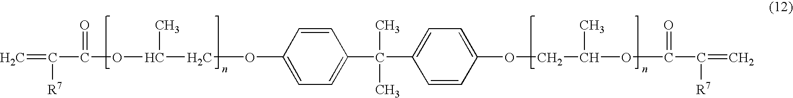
C=C(C(OC(COC1=CC=C(C(C2=CC=C(OCC(OC(C(=C)[R7])=O)C)C=C2)(C)C)C=C1)C)=O)[R7]
